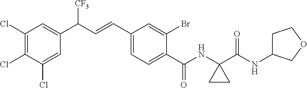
C1(Cl)=C(Cl)C(Cl)=CC(C(C=CC2=CC=C(C(NC3(C(NC4CCOC4)=O)CC3)=O)C(Br)=C2)[CF3])=C1
